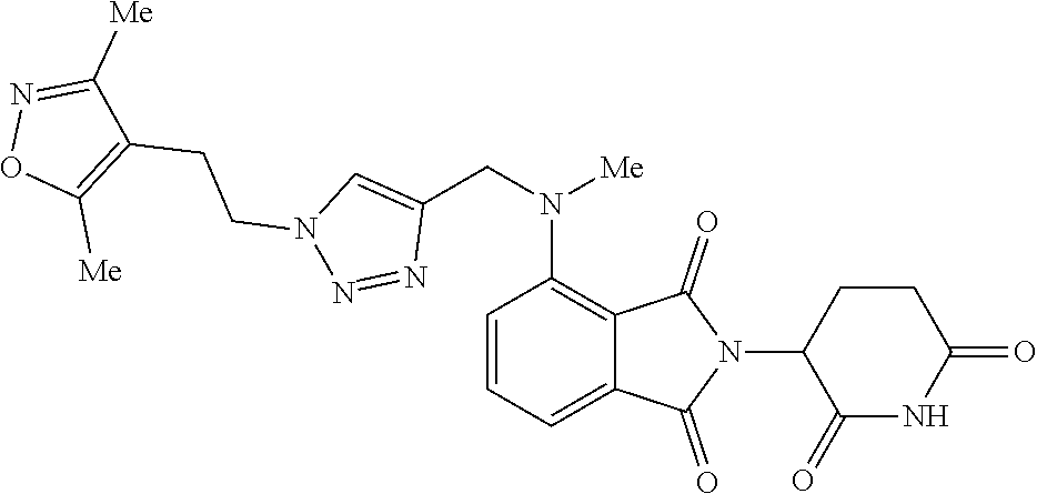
C1=CC=C2C(=C1N(CC1=CN(CCC3=C([Me])ON=C3[Me])N=N1)[Me])C(=O)N(C1C(=O)NC(=O)CC1)C2=O
